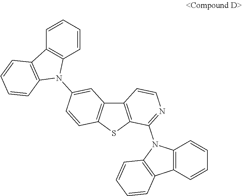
C1=CC=CC2=C1C1=C(C=CC=C1)N2C1=CC2=C(SC3=C2C=CN=C3N2C3=C(C=CC=C3)C3=C2C=CC=C3)C=C1
